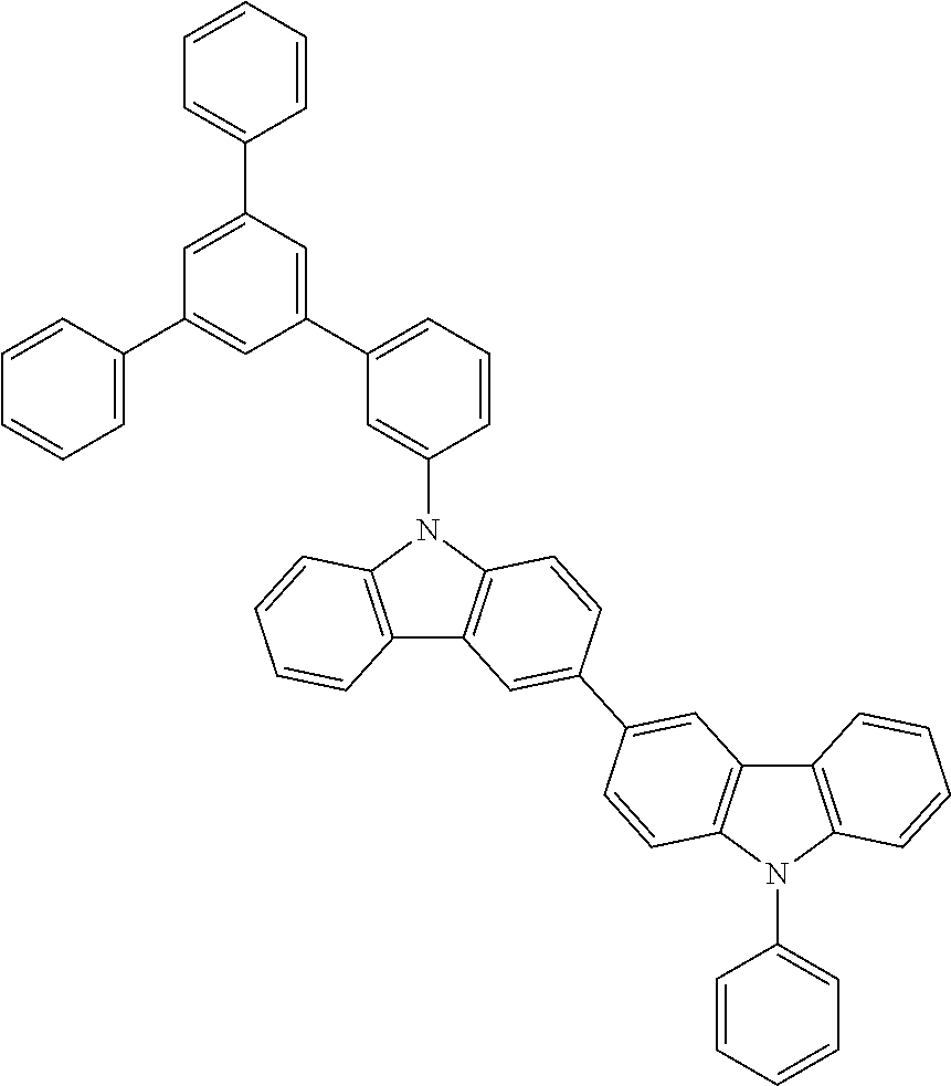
C12=C(N(C3=CC(C4=CC(C5=CC=CC=C5)=CC(C5=CC=CC=C5)=C4)=CC=C3)C3=C1C=C(C1=CC4=C(C=C1)N(C1=CC=CC=C1)C1=C4C=CC=C1)C=C3)C=CC=C2
